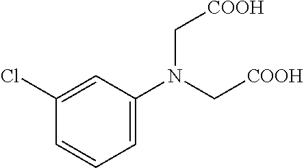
C1=C(N(C[COOH])C[COOH])C=C(Cl)C=C1
